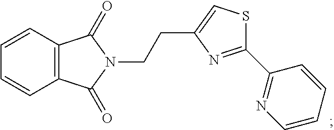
C12=C(C=CC=C1)C(=O)N(CCC1=CSC(C3=NC=CC=C3)=N1)C2=O
